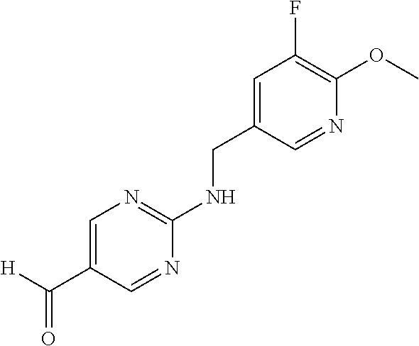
C1=C(C([H])=O)C=NC(NCC2=CC(F)=C(OC)N=C2)=N1
